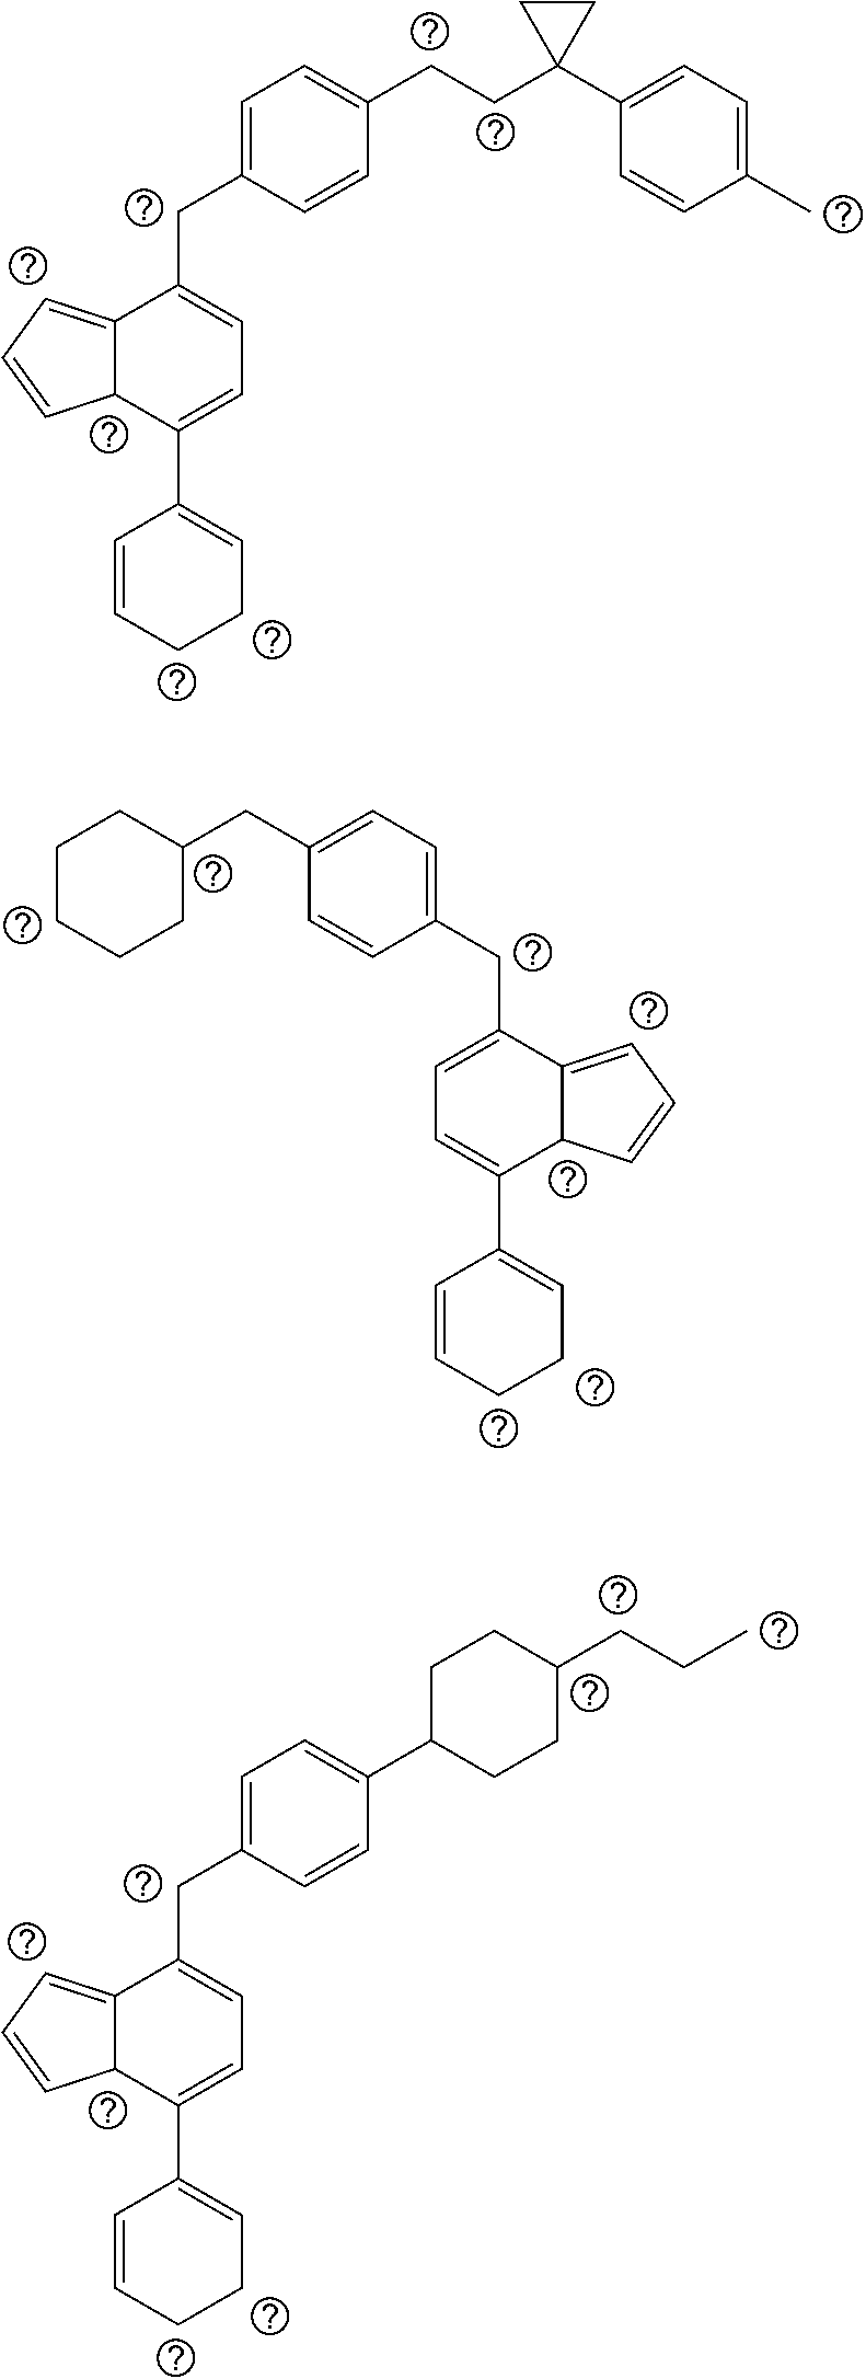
C(CC1(C2=CC=C(C)C=C2)CC1)C1=CC=C(CC2=CC=C(C3=CCCC=C3)C3C2=CC=C3)C=C1.C1(CC2CCCCC2)=CC=C(CC2=CC=C(C3=CCCC=C3)C3C2=CC=C3)C=C1.C1(C2=CC=C(CC3=CC=C(C4=CCCC=C4)C4C3=CC=C4)C=C2)CCC(CCC)CC1
